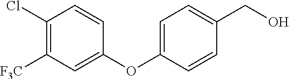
C1(Cl)=C([F3C])C=C(OC2=CC=C(CO)C=C2)C=C1
